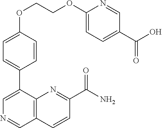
C1(OCCOC2=CC=C(C(O)=O)C=N2)=CC=C(C2=CN=CC3=C2N=C(C(N)=O)C=C3)C=C1
